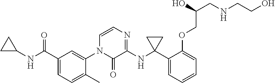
C1(C(NC2CC2)=O)=CC=C(C)C(N2C(=O)C(NC3(C4=CC=CC=C4OCC(CNCCO)O)CC3)=NC=C2)=C1
